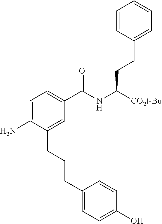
C1=CC(CCC([CO2t-Bu])NC(C2=CC=C(N)C(CCCC3=CC=C(O)C=C3)=C2)=O)=CC=C1
